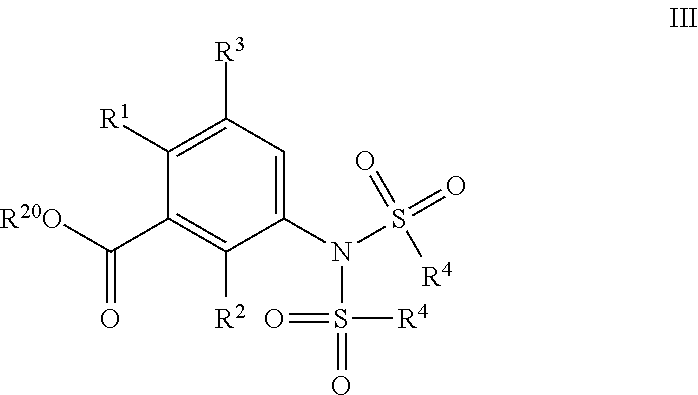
C1([R1])=C([R3])C=C(N(S([R4])(=O)=O)S([R4])(=O)=O)C([R2])=C1C([R20O])=O
